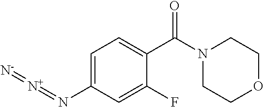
C1=C(N=[N+]=[N-])C=C(F)C(C(N2CCOCC2)=O)=C1
